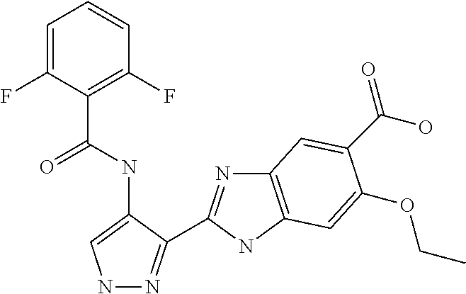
C1=C(F)C(C(NC2=CNN=C2C2=NC3=C(N2)C=C(OCC)C(C(O)=O)=C3)=O)=C(F)C=C1
